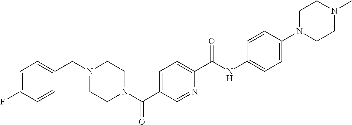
C1=C(F)C=CC(CN2CCN(C(C3=CC=C(C(NC4=CC=C(N5CCN(C)CC5)C=C4)=O)N=C3)=O)CC2)=C1
